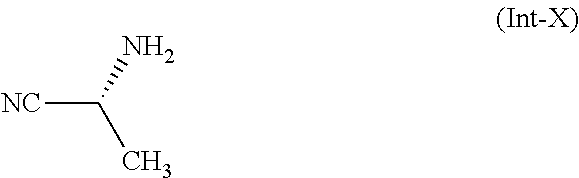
[NC]C(N)C
